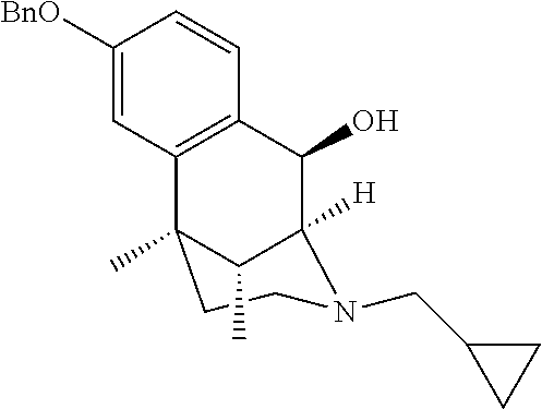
C1([BnO])=CC2=C(C=C1)C(O)C1([H])N(CC3CC3)CCC2(C)C1C
